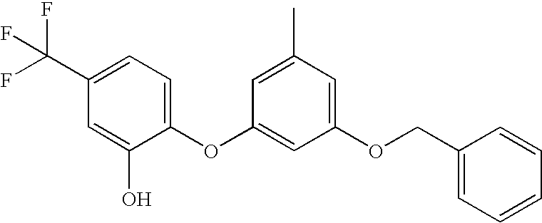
C1(C(F)(F)F)=CC=C(OC2=CC(OCC3=CC=CC=C3)=CC(C)=C2)C(O)=C1
